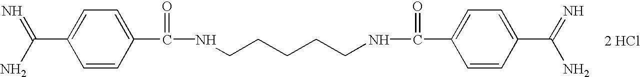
C1=CC(C(=O)NCCCCCNC(=O)C2=CC=C(C(=N)N)C=C2)=CC=C1C(N)=N.[2 HCl]
